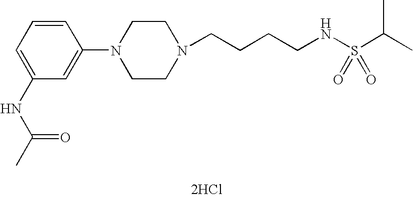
C1=CC=C(NC(C)=O)C=C1N1CCN(CCCCNS(C(C)C)(=O)=O)CC1.[2HCl]
